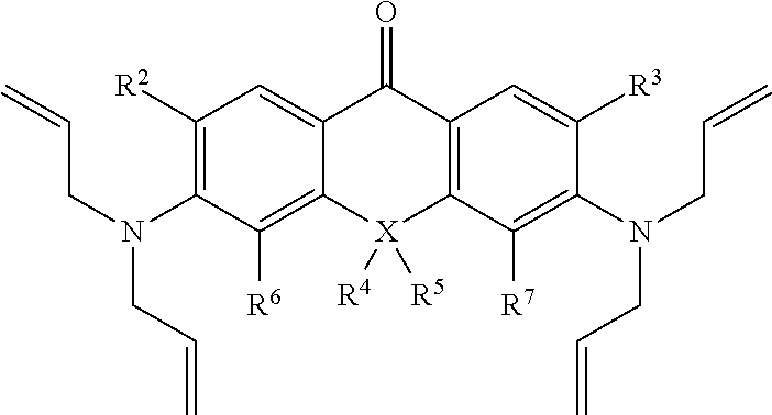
C1([R2])=C(N(CC=C)CC=C)C([R6])=C2C(=C1)C(=O)C1=C(C([R7])=C(N(CC=C)CC=C)C([R3])=C1)[X]2([R5])[R4]
